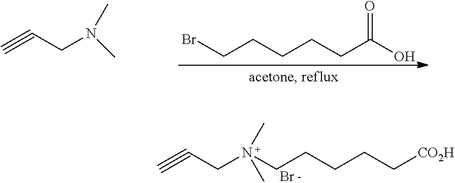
C#CCN(CCCCC[CO2H])(C)C.Br.BrCCCCCC(O)=O.C#CCN(C)C
